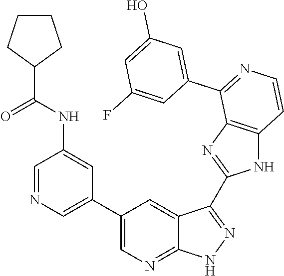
C1=NC=C(C2=CN=C3C(=C2)C(C2=NC4=C(N2)C=CN=C4C2=CC(O)=CC(F)=C2)=NN3)C=C1NC(C1CCCC1)=O
